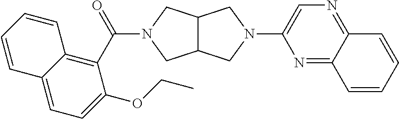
N1(C2=CN=C3C(=N2)C=CC=C3)CC2C(C1)CN(C(=O)C1=C3C(=CC=C1OCC)C=CC=C3)C2
